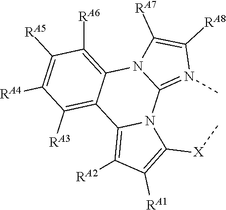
C1([RA5])=C([RA4])C([RA3])=C2C(=C1[RA6])N1C(=N(C)C([RA8])=C1[RA7])N1C2=C([RA2])C([RA1])=C1[X]C
